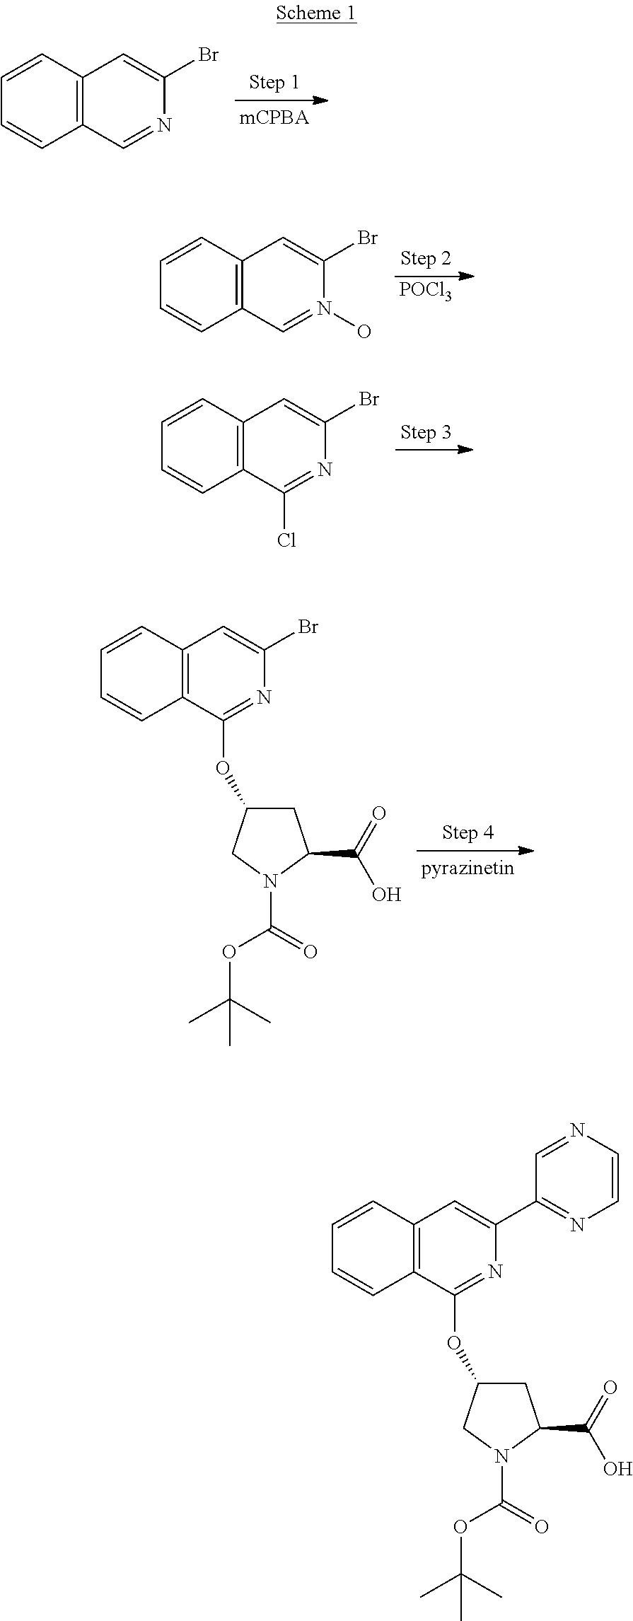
C1=CC2=C(C=C1)C=NC(Br)=C2.C1=CC2=C(C=C1)C=N(O)C(Br)=C2.[POCl3].C1=CC2=C(C=C1)C(Cl)=NC(Br)=C2.C1=CC2=C(C=C1)C(OC1CC(C(=O)O)N(C(=O)OC(C)(C)C)C1)=NC(Br)=C2.C1=CC2=C(C=C1)C(OC1CC(C(=O)O)N(C(=O)OC(C)(C)C)C1)=NC(C1=NC=CN=C1)=C2
